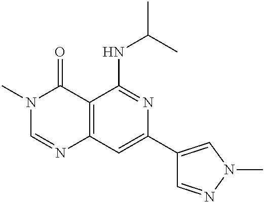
C12=C(C=C(C3=CN(C)N=C3)N=C1NC(C)C)N=CN(C)C2=O
